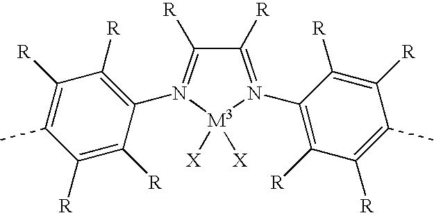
C1([R])=N(C2=C([R])C([R])=C(C)C([R])=C2[R])[M3]([X])([X])N(C2=C([R])C([R])=C(C)C([R])=C2[R])=C1[R]
